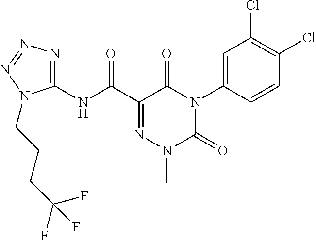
C1(NC(C2=NN(C)C(=O)N(C3=CC(Cl)=C(Cl)C=C3)C2=O)=O)=NN=NN1CCCC(F)(F)F
